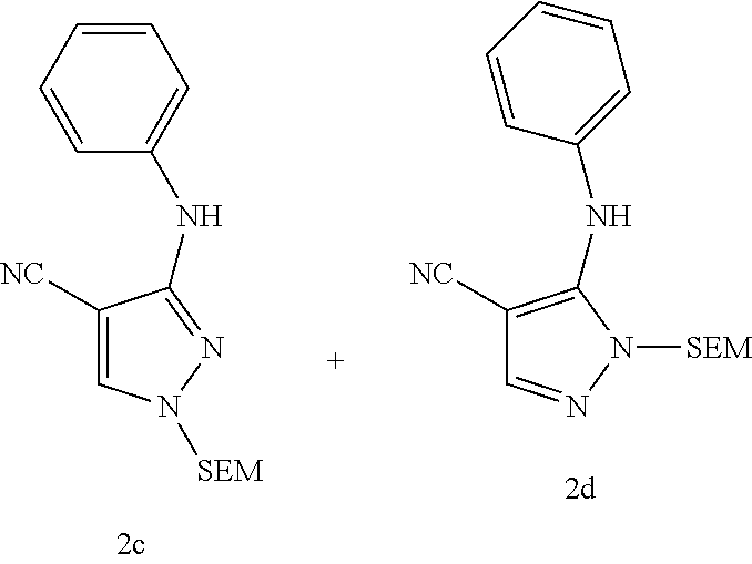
C1([NC])=C(NC2=CC=CC=C2)N([SEM])N=C1.C1([NC])=CN([SEM])N=C1NC1=CC=CC=C1
